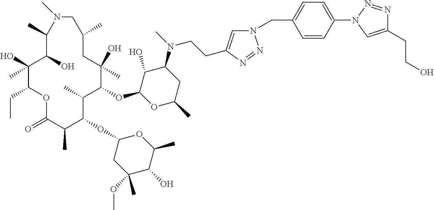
C1(O)C(OC2C(C)C(OC3CC(OC)(C)C(O)C(C)O3)C(C)C(=O)OC(CC)C(O)(C)C(O)C(C)N(C)CC(C)CC2(O)C)OC(C)CC1N(C)CCC1=CN(CC2=CC=C(N3C=C(CCO)N=N3)C=C2)N=N1
